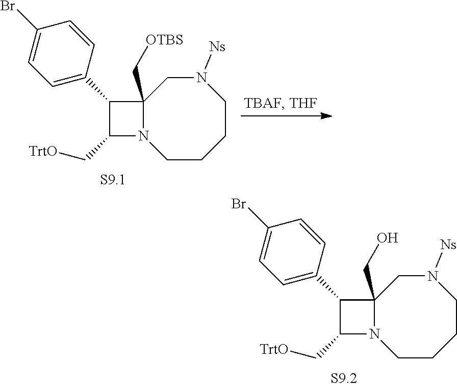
C1C2(C[OTBS])N(CCCCN1[Ns])C(C[TrtO])C2C1=CC=C(Br)C=C1.C1C2(CO)N(CCCCN1[Ns])C(C[TrtO])C2C1=CC=C(Br)C=C1
